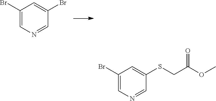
C1(Br)=CN=CC(Br)=C1.C1(Br)=CN=CC(SCC(=O)OC)=C1
